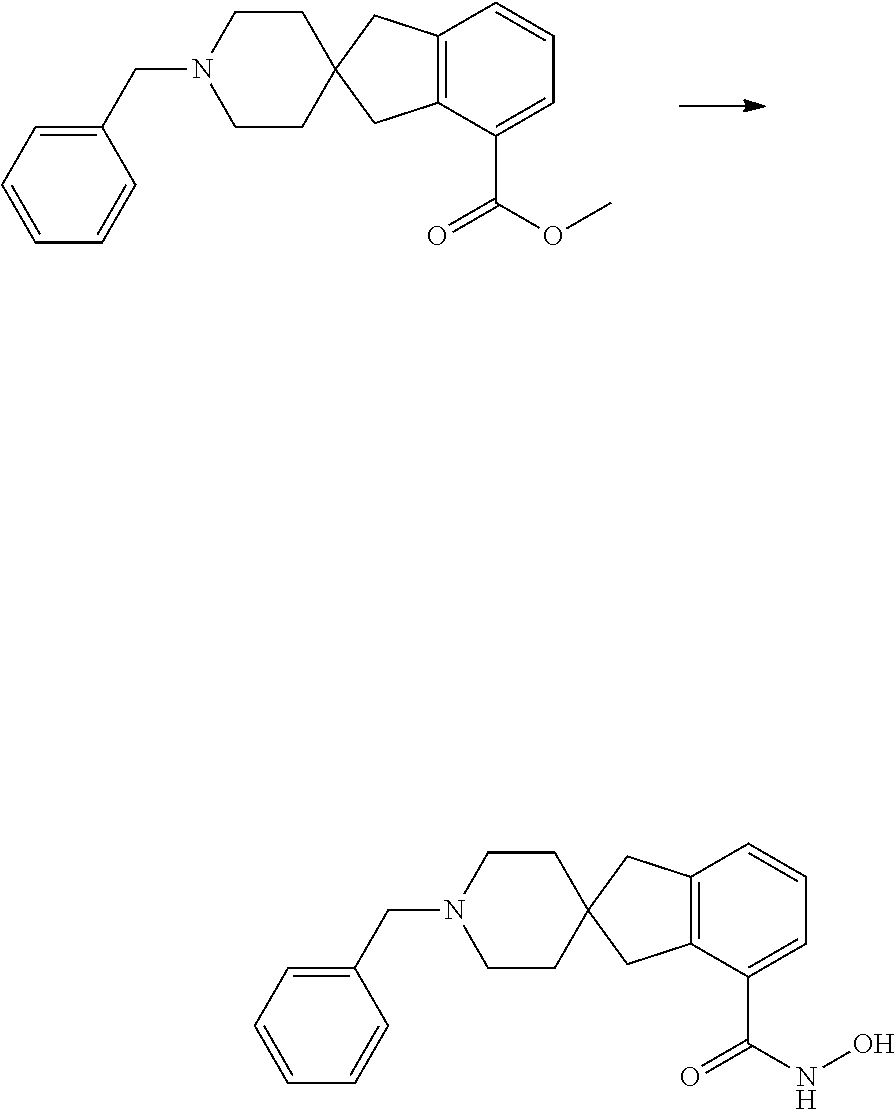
C12=C(C(C(OC)=O)=CC=C1)CC1(C2)CCN(CC2=CC=CC=C2)CC1.C12=C(C(C(NO)=O)=CC=C1)CC1(C2)CCN(CC2=CC=CC=C2)CC1
